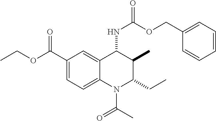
C1(C(=O)OCC)=CC=C2C(=C1)C(NC(=O)OCC1=CC=CC=C1)C(C)C(CC)N2C(C)=O
